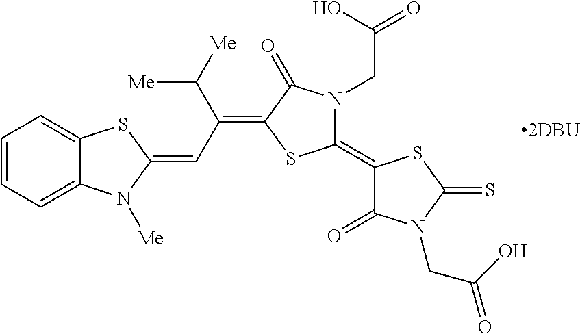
C1=CC=C2C(=C1)SC(=CC(=C1SC(=C3C(=O)N(CC(O)=O)C(=S)S3)N(CC(=O)O)C1=O)C([Me])[Me])N2[Me]
